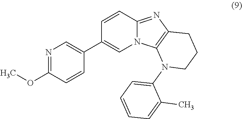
C1=CC2=NC3=C(N2C=C1C1=CN=C(OC)C=C1)N(C1=CC=CC=C1C)CCC3
